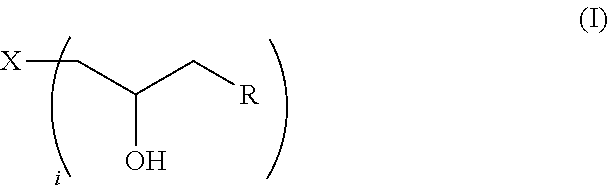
C(C(C[R])O)[X]
